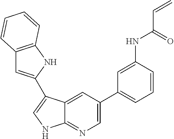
C1=C(C2=CC=CC(NC(C=C)=O)=C2)C=C2C(=N1)NC=C2C1=CC2=C(N1)C=CC=C2
